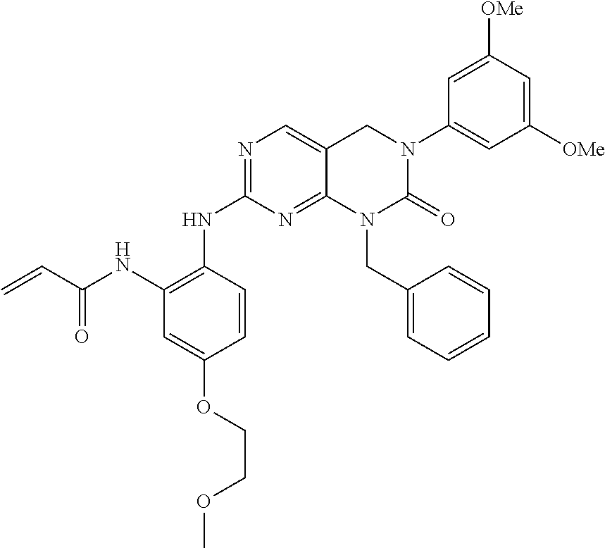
N1=C(NC2=C(NC(C=C)=O)C=C(OCCOC)C=C2)N=C2C(=C1)CN(C1=CC([OMe])=CC([OMe])=C1)C(=O)N2CC1=CC=CC=C1
